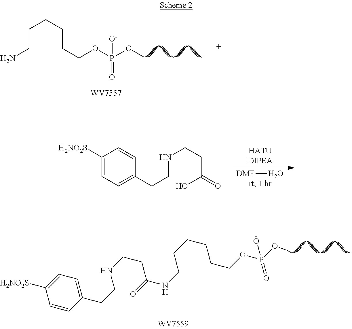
C(CN)CCCCOP(OC)(=O)[O-].C(CNC(CCNCCC1=CC=C([H2NO2S])C=C1)=O)CCCCOP(OC)(=O)O.[DMF]O.C1([H2NO2S])=CC=C(CCNCCC(=O)O)C=C1
